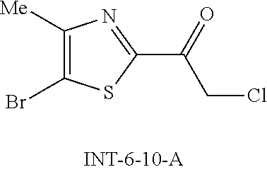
C1([Me])=C(Br)SC(C(=O)CCl)=N1
